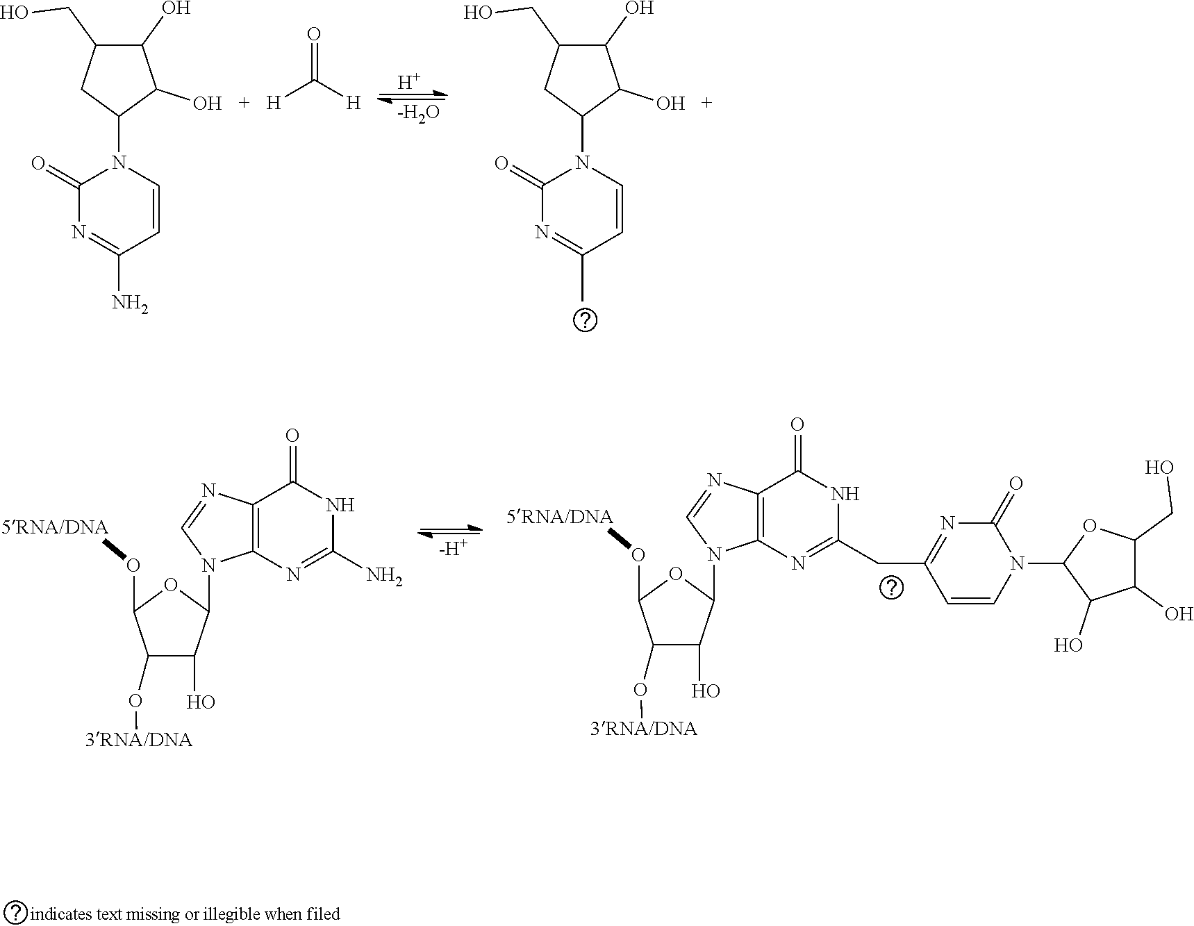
[H].[-H2O].[H]C(=O)[H].C1(O)C(CO)CC(N2C(=O)N=C(N)C=C2)C1O.C1(O)C(CO)CC(N2C(=O)N=C(C)C=C2)C1O.[-H+].C12=C(N=C(N)NC1=O)N(C1C(O)C(O[3RNA/DNA])C(O[5RNA/DNA])O1)C=N2.C12=C(N=C(CC3=NC(=O)N(C4C(O)C(O)C(CO)O4)C=C3)NC1=O)N(C1C(O)C(O[3RNA/DNA])C(O[5RNA/DNA])O1)C=N2
